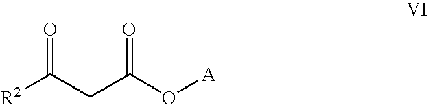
[R2]C(CC(O[A])=O)=O
